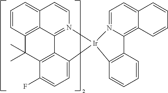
C12=C3C=CC=C1C=CN1=C2C2=C(C(F)=CC=C2[Ir]12C1=C(C4=C5C(=CC=N24)C=CC=C5)C=CC=C1)C3(C)C
